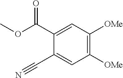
C1(C(OC)=O)=CC([OMe])=C([OMe])C=C1C#N
